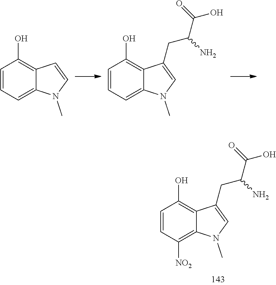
C1=CC=C2C(=C1O)C=CN2C.C1=CC=C2C(=C1O)C(CC(C(O)=O)N)=CN2C.C1=CC([NO2])=C2C(=C1O)C(CC(C(O)=O)N)=CN2C
